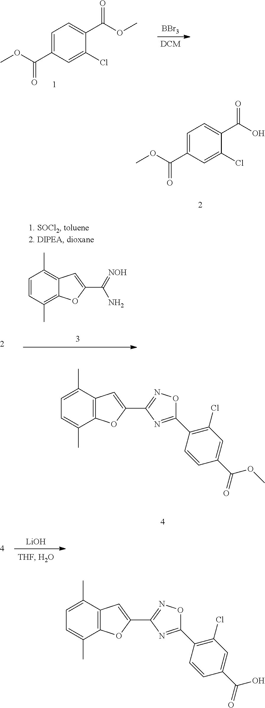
C1=C(C)C2=C(C(C)=C1)OC(C1=NOC(C3=C(Cl)C=C(C(O)=O)C=C3)=N1)=C2.C1=C(C)C2=C(C(C)=C1)OC(C1=NOC(C3=C(Cl)C=C(C(OC)=O)C=C3)=N1)=C2.[LiOH].C1(Cl)=CC(C(=O)OC)=CC=C1C(=O)OC.[DCM].[BBr3].C1(Cl)=CC(C(OC)=O)=CC=C1C(=O)O.C1=CC(C)=C2C(=C1C)C=C(C(=[NOH])N)O2
